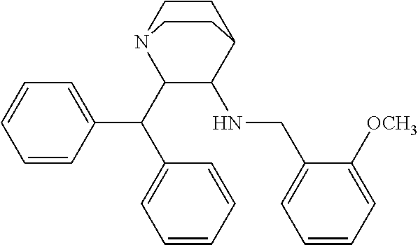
C1=CC=CC(C(C2C(NCC3=CC=CC=C3[OCH3])C3CCN2CC3)C2=CC=CC=C2)=C1
